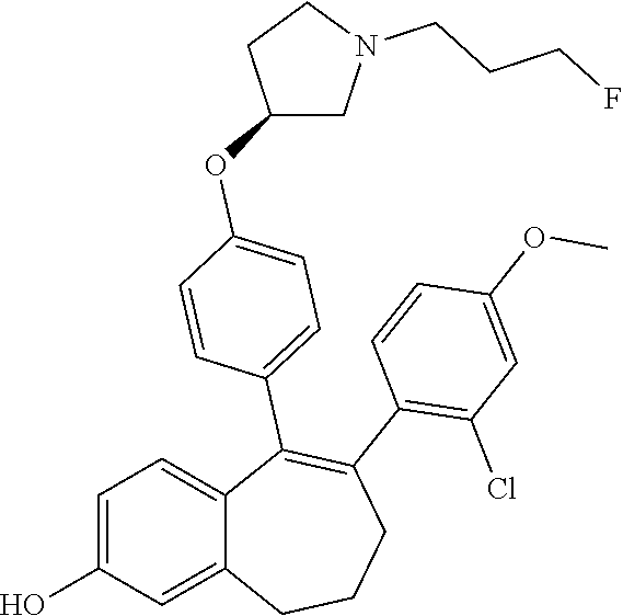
C1=C(O)C=C2C(=C1)C(C1=CC=C(OC3CN(CCCF)CC3)C=C1)=C(C1=C(Cl)C=C(OC)C=C1)CCC2
